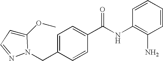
C1=C(OC)N(CC2=CC=C(C(NC3=C(N)C=CC=C3)=O)C=C2)N=C1
